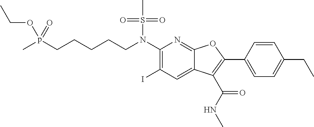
C(CN(C1=C(I)C=C2C(=N1)OC(C1=CC=C(CC)C=C1)=C2C(NC)=O)S(C)(=O)=O)CCCp(C)(OCC)=O
